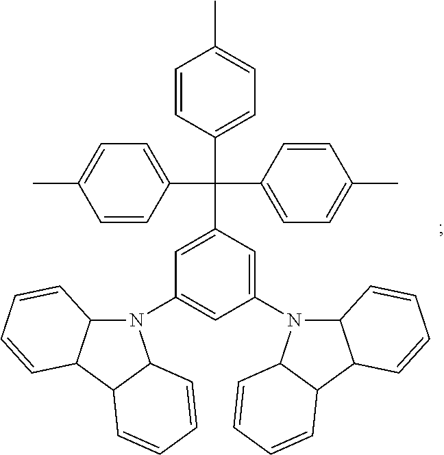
C1(N2C3C(C4C2C=CC=C4)C=CC=C3)=CC(N2C3C(C4C2C=CC=C4)C=CC=C3)=CC(C(C2=CC=C(C)C=C2)(C2=CC=C(C)C=C2)C2=CC=C(C)C=C2)=C1
